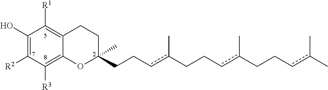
C1(O)=C([R2])C([R3])=C2C(=C1[R1])CCC(CCcc(CCcc(CCcc(C)C)C)C)(C)O2
